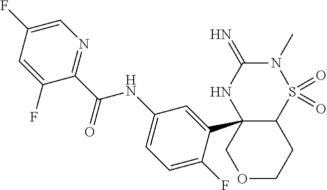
C12C(C3=CC(NC(C4=NC=C(F)C=C4F)=O)=CC=C3F)(NC(=N)N(C)S1(=O)=O)COCC2
